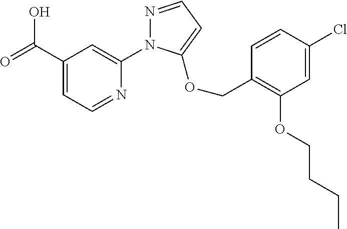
C(C1=CC=NC(N2N=CC=C2OCC2=C(OCCCC)C=C(Cl)C=C2)=C1)(=O)O
